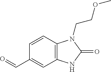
C12=C(C=CC(C=O)=C1)N(CCOC)C(=O)N2
